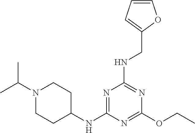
C1(OCC)=NC(NC2CCN(C(C)C)CC2)=NC(NCC2=CC=CO2)=N1
